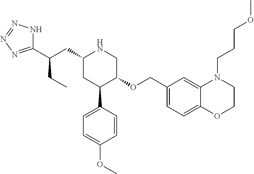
C1(CC(C2=NN=NN2)CC)CC(C2=CC=C(OC)C=C2)C(OCC2=CC=C3C(=C2)N(CCCOC)CCO3)CN1
